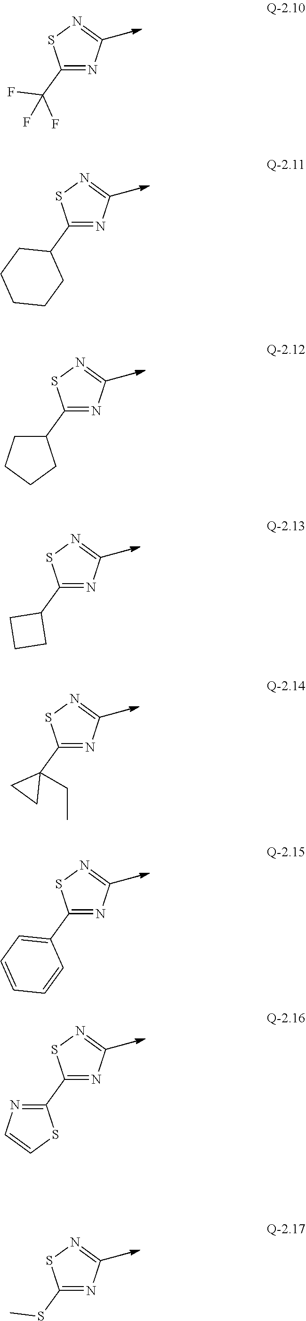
C1(C(F)(F)F)=NC=NS1.C1(C2CCCCC2)=NC=NS1.C1(C2CCCC2)=NC=NS1.C1(C2CCC2)=NC=NS1.C1(C2(CC)CC2)=NC=NS1.C1(C2=CC=CC=C2)=NC=NS1.C1(C2=NC=CS2)=NC=NS1.C1(SC)=NC=NS1
